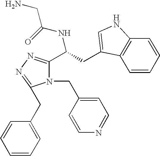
N1(CC2=CC=NC=C2)C(C(CC2=CNC3=C2C=CC=C3)NC(=O)CN)=NN=C1CC1=CC=CC=C1
